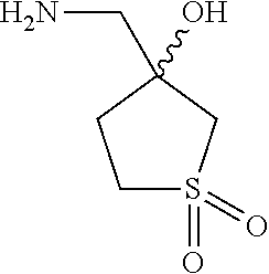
NCC1(O)CS(=O)(=O)CC1
